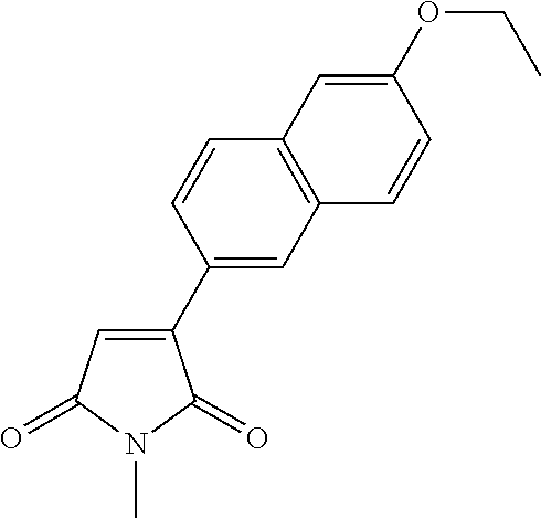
N1(C)C(=O)C(C2=CC3=C(C=C2)C=C(OCC)C=C3)=CC1=O
